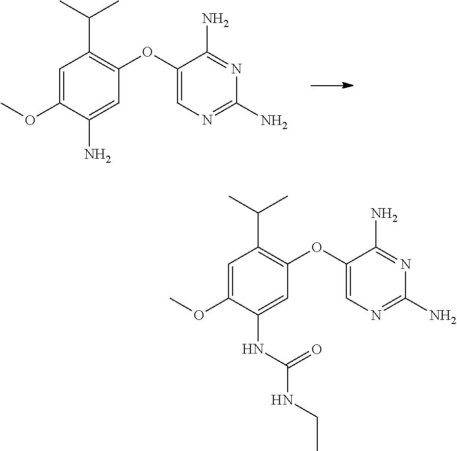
C1=C(OC)C(N)=CC(OC2=CN=C(N)N=C2N)=C1C(C)C.C1=C(OC)C(NC(=O)NCC)=CC(OC2=CN=C(N)N=C2N)=C1C(C)C
